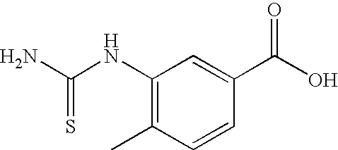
NC(NC1=C(C)C=CC(C(O)=O)=C1)=S
